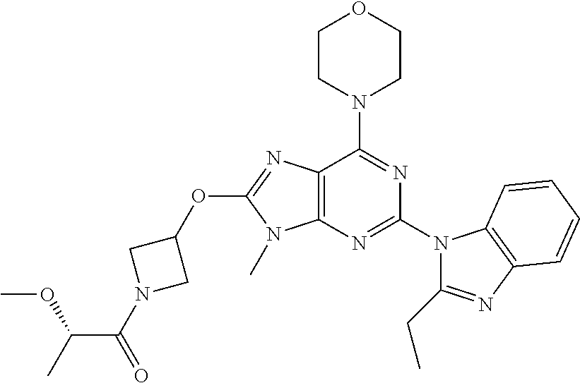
C12=C(N=C(N3C(CC)=NC4=C3C=CC=C4)N=C1N1CCOCC1)N(C)C(OC1CN(C(C(C)OC)=O)C1)=N2
